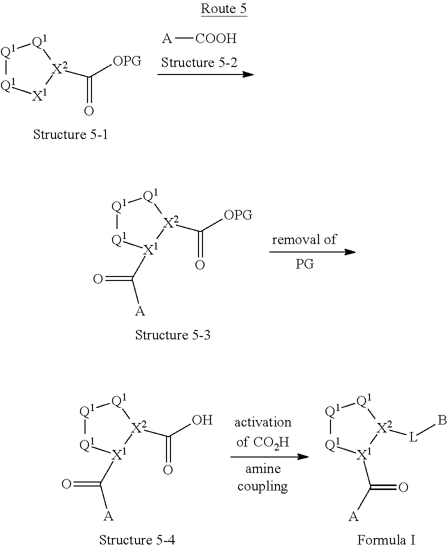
[Q1]1[Q1][X1](C([A])=O)[X2](C([OPG])=O)[Q1]1.[Q1]1[Q1][X1](C([A])=O)[X2](C(O)=O)[Q1]1.[Q1]1[Q1][X1](C([A])=O)[X2]([L]B)[Q1]1.[A][COOH].[Q1]1[Q1][X1][X2](C([OPG])=O)[Q1]1
